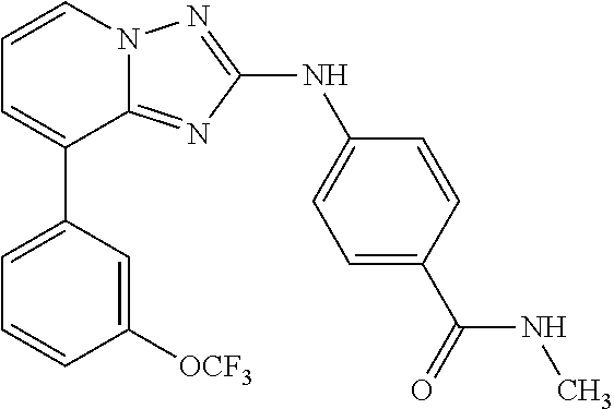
C1=CN2C(=NC(NC3=CC=C(C(=O)NC)C=C3)=N2)C(C2=CC=CC([OCF3])=C2)=C1
